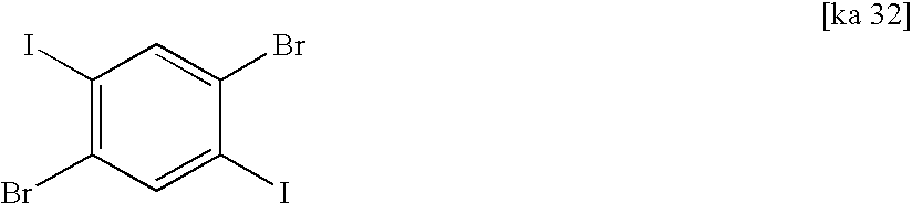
C1(I)=C(Br)C=C(I)C(Br)=C1
